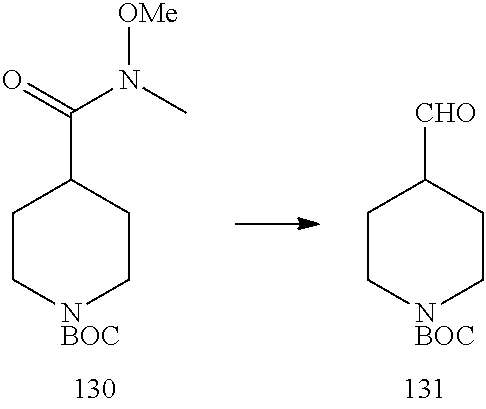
C1C[NBOC]CCC1C(=O)N(C)[OMe].C1C[NBOC]CCC1[CHO]
